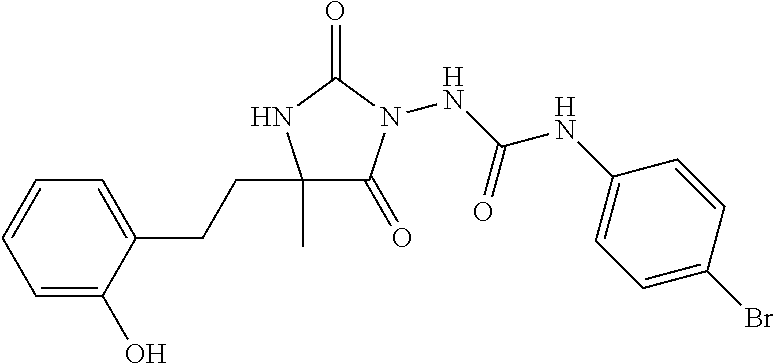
N(C(NC1=CC=C(Br)C=C1)=O)N1C(=O)C(C)(CCC2=CC=CC=C2O)NC1=O
